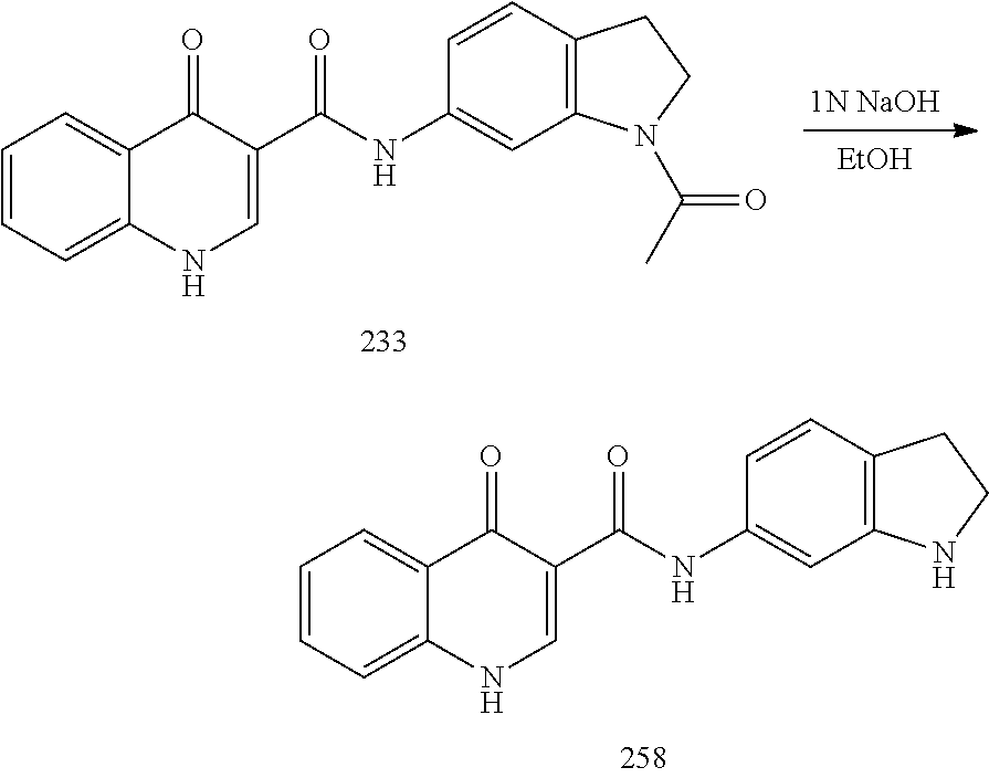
C1=CC=C2C(=C1)C(=O)C(C(NC1=CC3=C(C=C1)CCN3C(C)=O)=O)=CN2.[1N NaOH].[EtOH].C1=CC=C2C(=C1)C(=O)C(C(NC1=CC3=C(C=C1)CCN3)=O)=CN2
